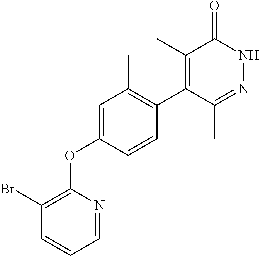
C1(C)=C(C2=C(C)C=C(OC3=C(Br)C=CC=N3)C=C2)C(C)=NNC1=O
